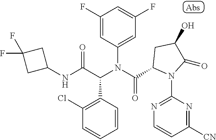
C1(F)=CC(N(C(C2N(C3=NC=CC([CN])=N3)C(=O)C(O)C2)=O)C(C(NC2CC(F)(F)C2)=O)C2=C(Cl)C=CC=C2)=CC(F)=C1
